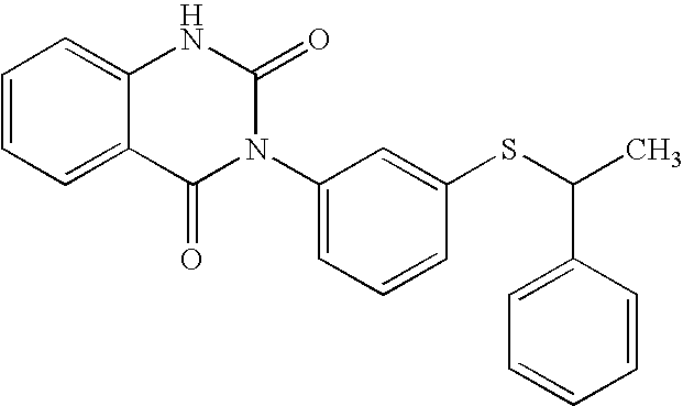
C12=CC=CC=C1NC(=O)N(C1=CC=CC(SC(C3=CC=CC=C3)C)=C1)C2=O
